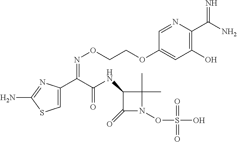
C1=C(C(C(NC2C(=O)N(OS(O)(=O)=O)C2(C)C)=O)=NOCCOC2=CC(O)=C(C(N)=N)N=C2)N=C(N)S1
